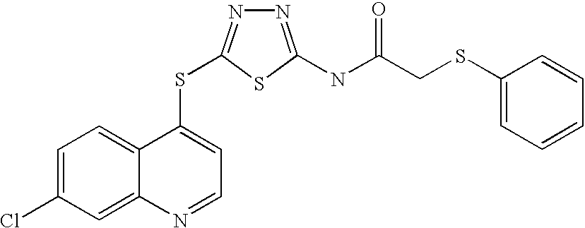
C1=C(Cl)C=C2C(=C1)C(SC1=NN=C(NC(=O)CSC3=CC=CC=C3)S1)=CC=N2
